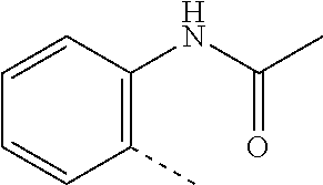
C1=CC(NC(C)=O)=C(C)C=C1
